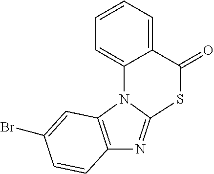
C12=C(N3C(=N1)SC(=O)C1=CC=CC=C31)C=C(Br)C=C2
